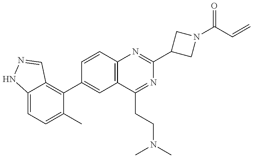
C12=CC=C(C)C(C3=CC4=C(C=C3)N=C(C3CN(C(C=C)=O)C3)N=C4CCN(C)C)=C1C=NN2
